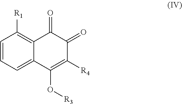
C1=CC([R1])=C2C(=C1)C(O[R3])=C([R4])C(=O)C2=O
